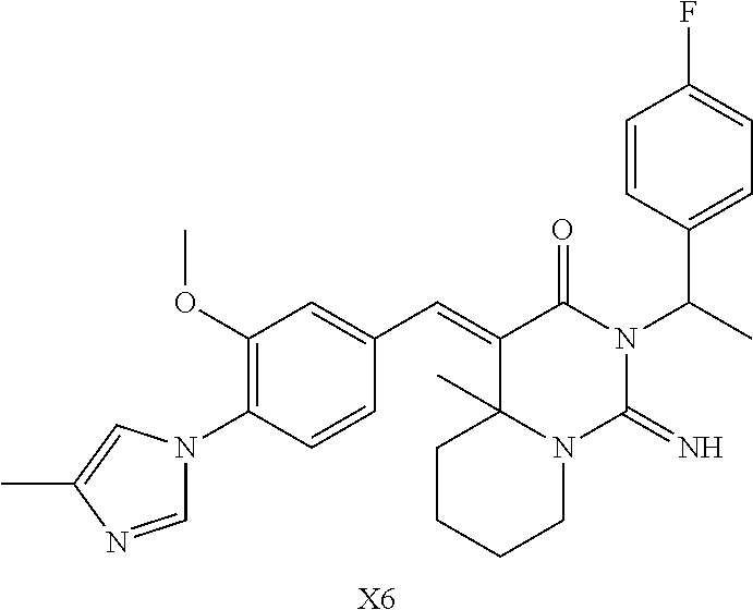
C1=NC(C)=CN1C1=C(OC)C=C(C=C2C3(C)N(C(=N)N(C(C4=CC=C(F)C=C4)C)C2=O)CCCC3)C=C1.[X6]
